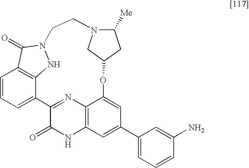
C1=CC=C2C3=C1C(=O)N(N3)CCN1C([Me])CC(OC3=CC(C4=CC=CC(N)=C4)=CC4=C3N=C2C(=O)N4)C1
